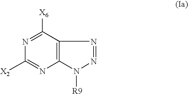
N1=C([X6])C2=C(N=C1[X2])N([R9])N=N2
